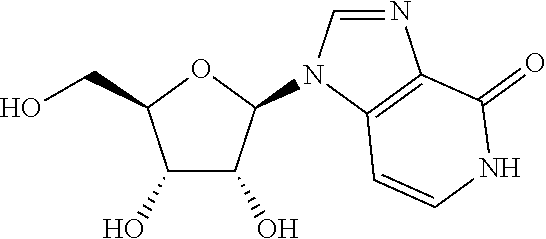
C1(O)C(O)C(N2C=NC3=C2C=CNC3=O)OC1CO
